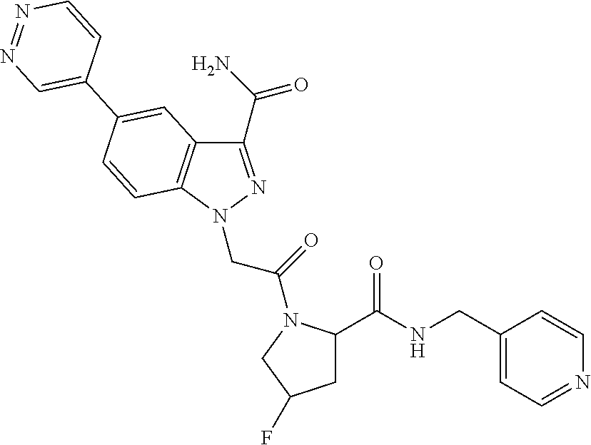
C1(C(N)=O)=NN(CC(=O)N2C(C(NCC3=CC=NC=C3)=O)CC(F)C2)C2=C1C=C(C1=CN=NC=C1)C=C2
